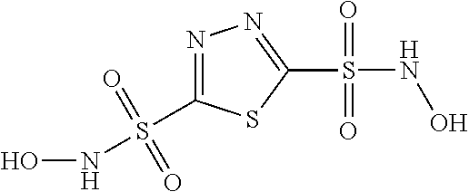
N1=C(S(NO)(=O)=O)SC(S(=O)(=O)NO)=N1
